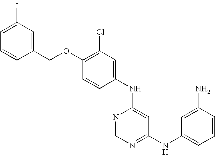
C1(Cl)=C(OCC2=CC(F)=CC=C2)C=CC(NC2=CC(NC3=CC=CC(N)=C3)=NC=N2)=C1
